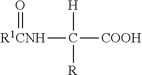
[H]C([COOH])([R])[R1CNH]=O
